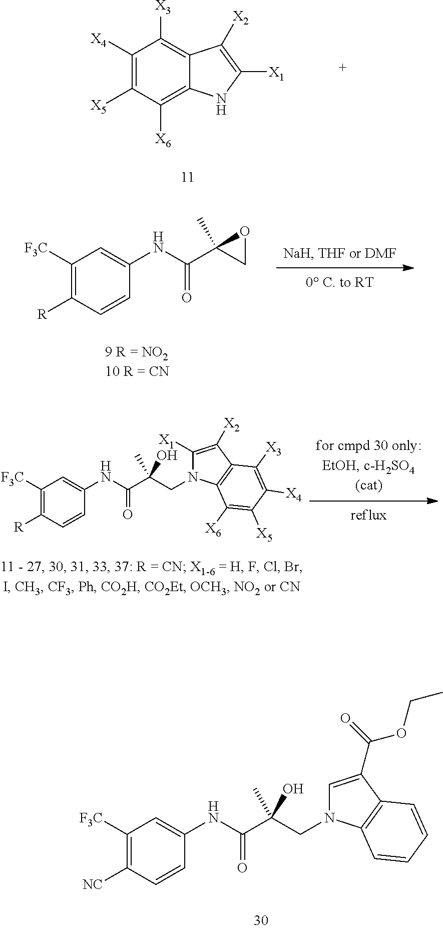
C1([F3C])=C([R])C=CC(NC(=O)C2(C)OC2)=C1.C1([F3C])=C([R])C=CC(NC(=O)C(C)(O)CN2C([X1])=C([X2])C3=C2C([X6])=C([X5])C([X4])=C3[X3])=C1.C1([F3C])=C([NC])C=CC(NC(=O)C(C)(O)CN2C=C(C(=O)OCC)C3=C2C=CC=C3)=C1.C1([X4])=C([X5])C([X6])=C2C(=C1[X3])C([X2])=C([X1])N2
